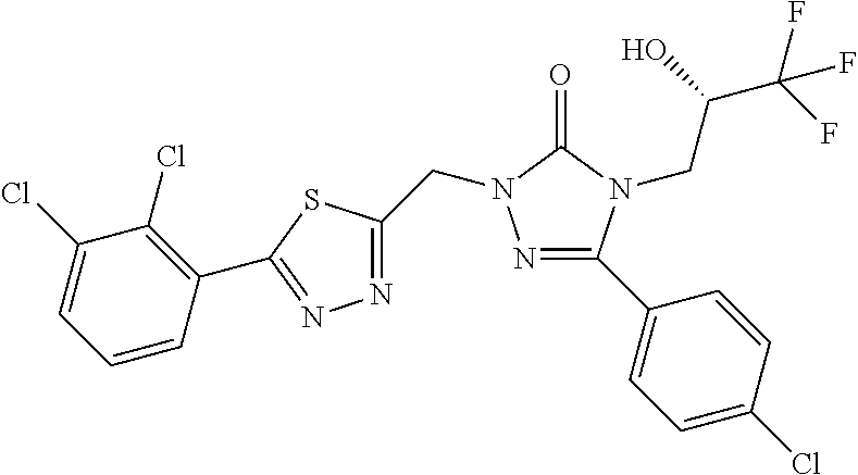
N1=C(C2=CC=C(Cl)C=C2)N(CC(C(F)(F)F)O)C(=O)N1CC1=NN=C(C2=C(Cl)C(Cl)=CC=C2)S1
